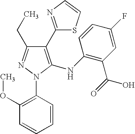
C1(C2=NC=CS2)=C(NC2=C(C(=O)O)C=C(F)C=C2)N(C2=C(OC)C=CC=C2)N=C1CC
